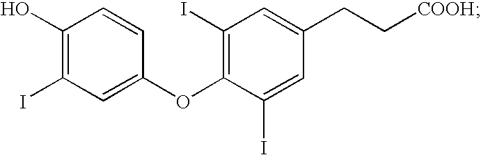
C1(O)=C(I)C=C(OC2=C(I)C=C(CC[COOH])C=C2I)C=C1
